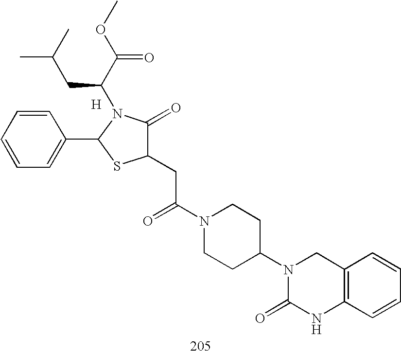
C1(CC(N2CCC(N3C(=O)NC4=C(C3)C=CC=C4)CC2)=O)C(=O)N(C(C(OC)=O)CC(C)C)C(C2=CC=CC=C2)S1.[H]
